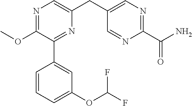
C1(OC)=NC=C(CC2=CN=C(C(N)=O)N=C2)N=C1C1=CC(OC(F)F)=CC=C1
